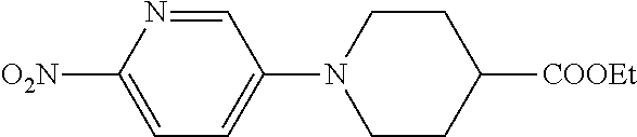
C1=C([O2N])N=CC(N2CCC([COOEt])CC2)=C1
